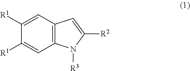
C1([R1])=CC2=C(C=C1[R1])N([R3])C([R2])=C2
